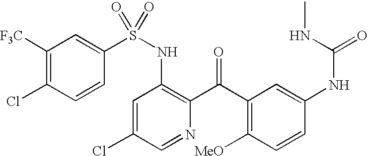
C1([F3C])=C(Cl)C=CC(S(NC2=C(C(C3=C([MeO])C=CC(NC(NC)=O)=C3)=O)N=CC(Cl)=C2)(=O)=O)=C1
